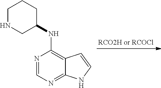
C1(NC2=C3C(=NC=N2)NC=C3)CNCCC1
